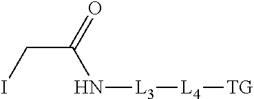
N([L3][L4][TG])C(CI)=O
